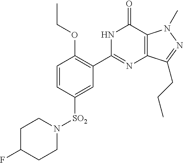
N1C(C2=C(OCC)C=CC([SO2]N3CCC(F)CC3)=C2)=NC2=C(C1=O)N(C)N=C2CCC
